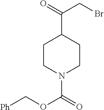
C1CN(C(OC[Ph])=O)CCC1C(=O)CBr
